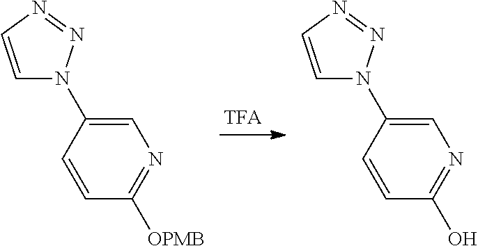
C1=CN=NN1C1=CN=C([OPMB])C=C1.C1=CN=NN1C1=CN=C(O)C=C1
